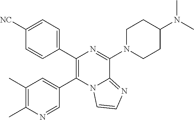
C1(C2=C(C3=CC(C)=C(C)N=C3)N3C(=NC=C3)C(N3CCC(N(C)C)CC3)=N2)=CC=C([NC])C=C1
